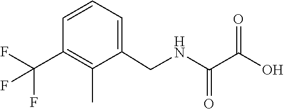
C1(C(F)(F)F)=C(C)C(CNC(=O)C(=O)O)=CC=C1
